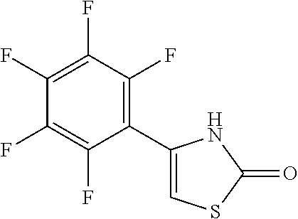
C1(C2=CSC(=O)N2)=C(F)C(F)=C(F)C(F)=C1F
